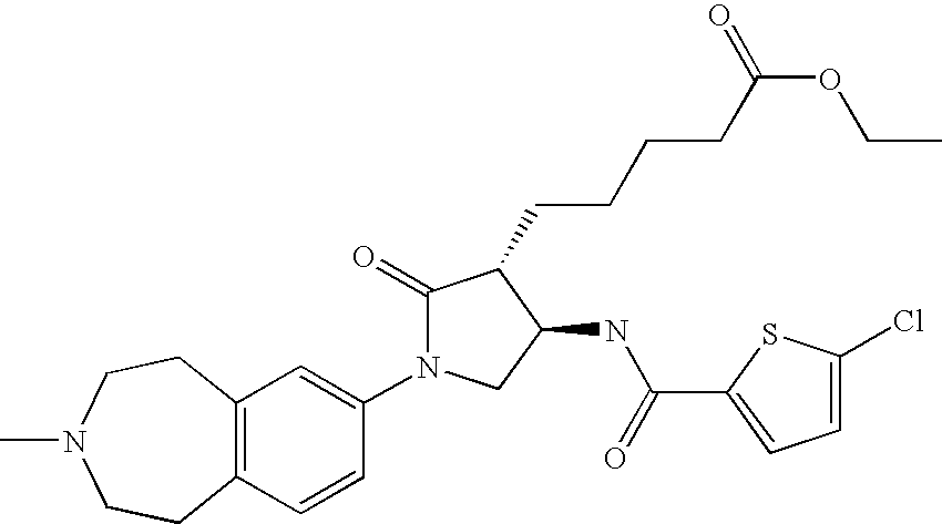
C12=C(C=CC(N3C(=O)C(CCCCC(OCC)=O)C(NC(C4=CC=C(Cl)S4)=O)C3)=C1)CCN(C)CC2
